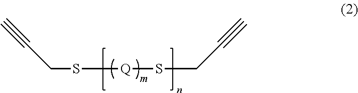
C(S[Q]SCC#C)C#C
